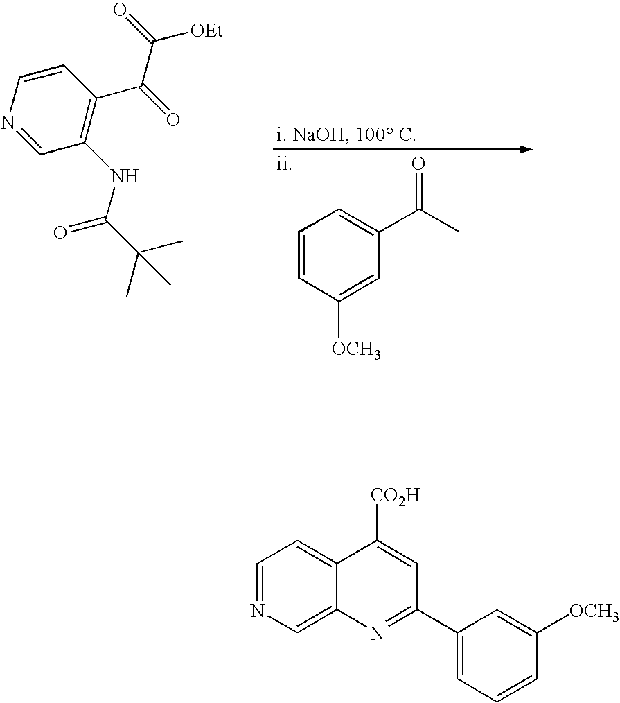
N1=CC(NC(=O)C(C)(C)C)=C(C(=O)C(=O)[OEt])C=C1.C1=CC([OCH3])=CC(C(=O)C)=C1.C1=NC=C2C(=C1)C([CO2H])=CC(C1=CC=CC([OCH3])=C1)=N2
